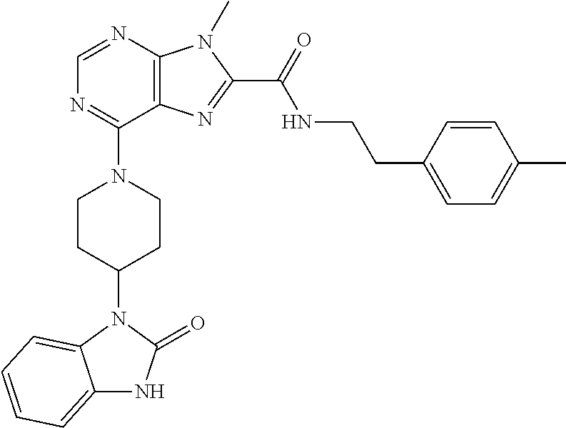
C1=NC2=C(C(N3CCC(N4C5=CC=CC=C5NC4=O)CC3)=N1)N=C(C(NCCC1=CC=C(C)C=C1)=O)N2C
